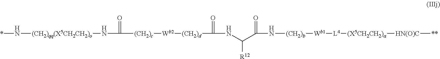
*N[(CH2)qq(X5CH2CH2)o]NC([(CH2)c][Wb2][(CH2)d]C(NC(C(N[(CH2)b][Wb1][L4][(X5CH2CH2)a][HN(O)C][**])=O)[R12])=O)=O
